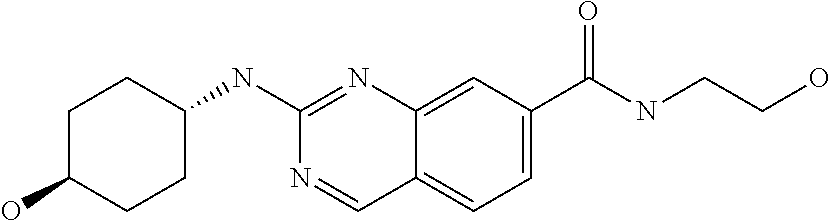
C1CC(NC2=NC3=CC(C(NCCO)=O)=CC=C3C=N2)CCC1O
